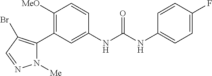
C1([MeO])=C(C2=C(Br)C=NN2[Me])C=C(NC(NC2=CC=C(F)C=C2)=O)C=C1
